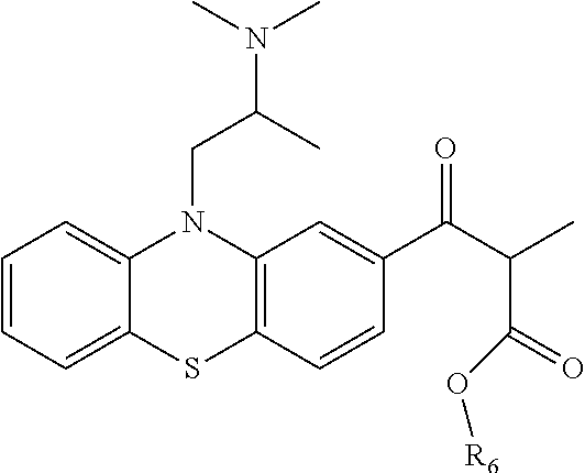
C1=CC=C2C(=C1)N(CC(C)N(C)C)C1=C(S2)C=CC(C(C(C)C(=O)O[R6])=O)=C1
